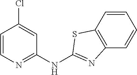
C1=CN=C(NC2=NC3=C(C=CC=C3)S2)C=C1Cl
